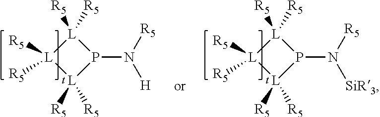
[L]1([R5])([R5])[L]([R5])([R5])[L]([R5])([R5])P1N([R5])[SiR3].[L]1([R5])([R5])[L]([R5])([R5])[L]([R5])([R5])P1N([R5])[H]
